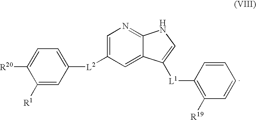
C1=C([L2]C2=CN=C3C(=C2)C([L1]C2=C([R19])C=CC=C2)=CN3)C=C([R1])C([R20])=C1
